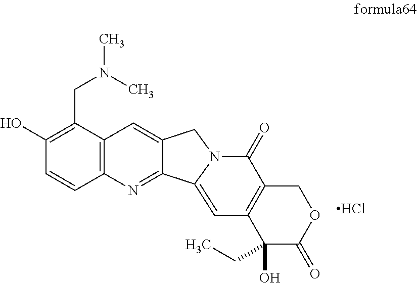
C1(O)=C(CN(C)C)C2=C(C=C1)N=C1C(=C2)CN2C(=O)C3=C(C=C12)C(CC)(O)C(=O)OC3.Cl
